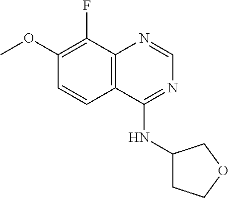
C1(OC)=C(F)C2=C(C=C1)C(NC1CCOC1)=NC=N2
